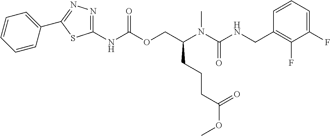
C1=CC(CNC(N(C(COC(NC2=NN=C(C3=CC=CC=C3)S2)=O)CCCC(OC)=O)C)=O)=C(F)C(F)=C1
